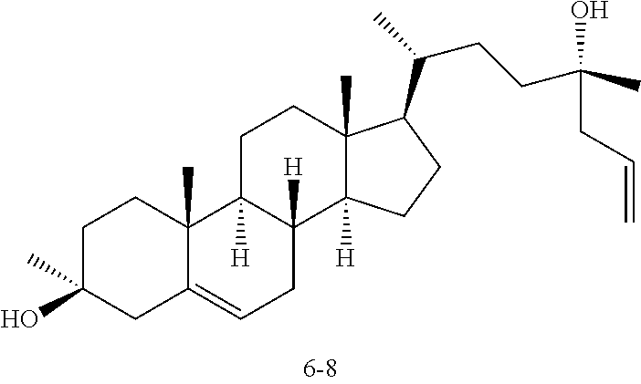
C1C(O)(C)CC2=CCC3([H])C([H])(C2(C)C1)CCC1(C)C3([H])CCC1C(CCC(O)(C)CC=C)C
